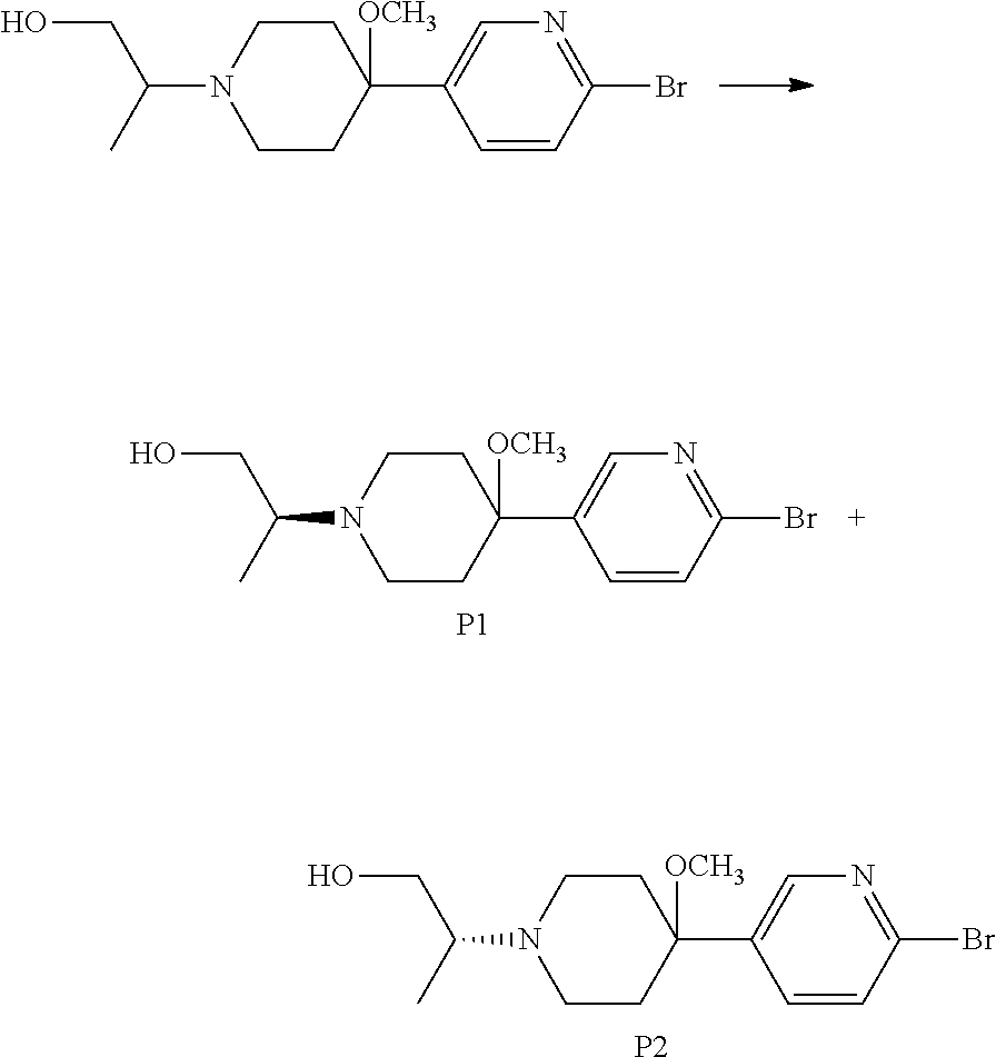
C1CC(C2=CN=C(Br)C=C2)([OCH3])CCN1C(CO)C.[P2].C1CC(C2=CN=C(Br)C=C2)([OCH3])CCN1C(CO)C.C1CC(C2=CN=C(Br)C=C2)([OCH3])CCN1C(CO)C.[P1]
